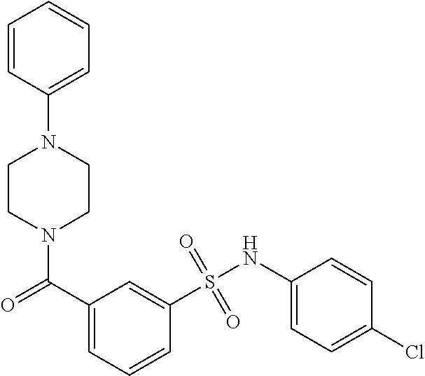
N1(C(=O)C2=CC=CC(S(NC3=CC=C(Cl)C=C3)(=O)=O)=C2)CCN(C2=CC=CC=C2)CC1
